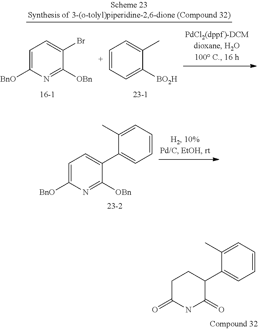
C1(C)=CC=CC=C1C1=CC=C([BnO])N=C1[OBn].C1(C)=CC=CC=C1C1CCC(=O)NC1=O.C1=C([BnO])N=C([OBn])C(Br)=C1.C1=CC=C([BO2H])C(C)=C1
